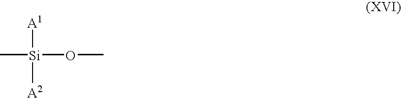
C[Si](OC)([A1])[A2]
